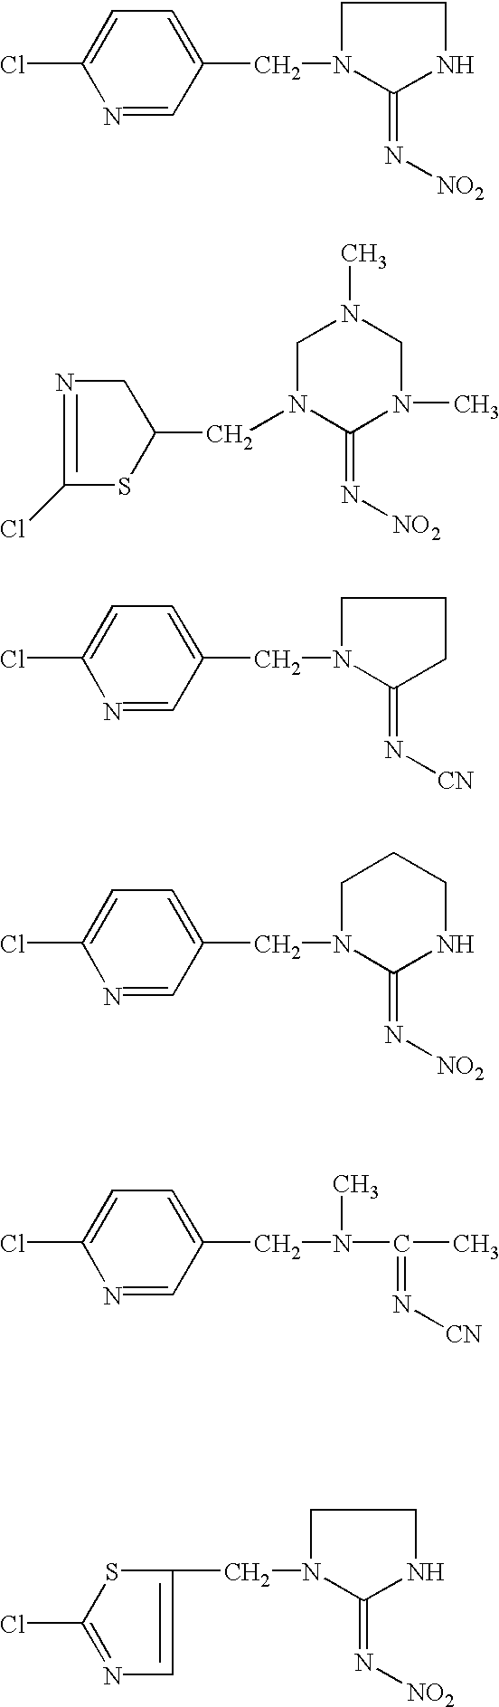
N1=CC(CN2C(=N[NO2])NCC2)=CC=C1Cl.C1N(CC2SC(Cl)=NC2)C(=N[NO2])N(C)CN1C.N1=CC(CN2C(=N[CN])CCC2)=CC=C1Cl.C1(Cl)=CC=C(CN2C(=N[NO2])NCCC2)C=N1.C1(Cl)=CC=C(CN(C(C)=N[CN])C)C=N1.S1C(Cl)=NC=C1CN1C(=N[NO2])NCC1
